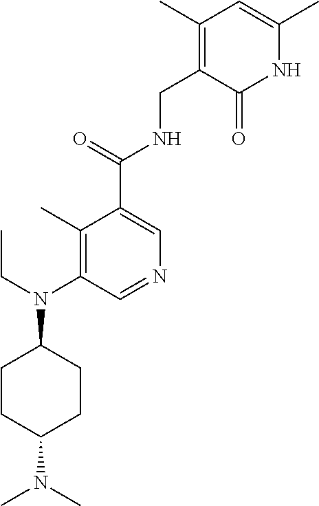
C1(C)=C(N(CC)C2CCC(N(C)C)CC2)C=NC=C1C(=O)NCC1=C(C)C=C(C)NC1=O
